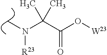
C(C(O[W23])=O)(N(C)[R23])(C)C
